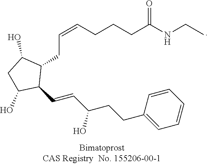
C(CC1C(O)CC(O)C1C=CC(CCC1=CC=CC=C1)O)=CCCCC(NCC)=O
